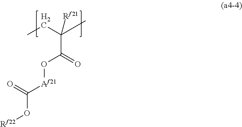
[Rf22]OC([Af21]OC(C(C)(CC)[Rf21])=O)=O
